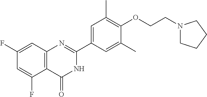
C1(F)=CC2=C(C(F)=C1)C(=O)NC(C1=CC(C)=C(OCCN3CCCC3)C(C)=C1)=N2
